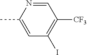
CC1=CC(I)=C([CF3])C=N1
